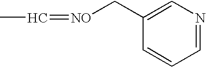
CC=[NO]CC1=CN=CC=C1
